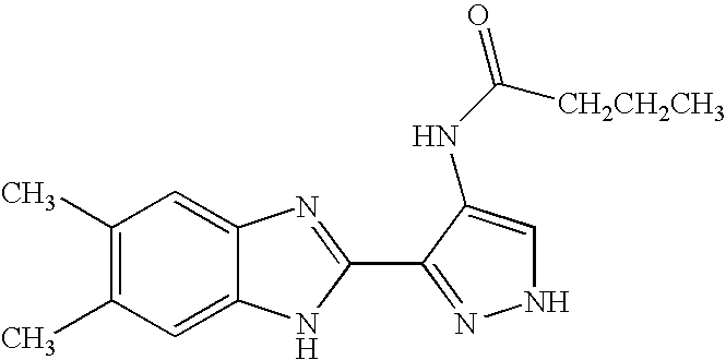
C12=CC(C)=C(C)C=C1N=C(C1=NNC=C1NC(=O)[CH2CH2CH3])N2
